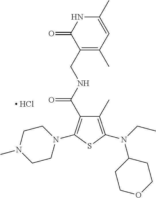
C1(C)=C(N(CC)C2CCOCC2)SC(N2CCN(C)CC2)=C1C(NCC1=C(C)C=C(C)NC1=O)=O.[ HCl]
